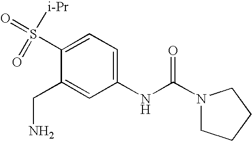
C(C1=CC(NC(N2CCCC2)=O)=CC=C1S([i-Pr])(=O)=O)N
